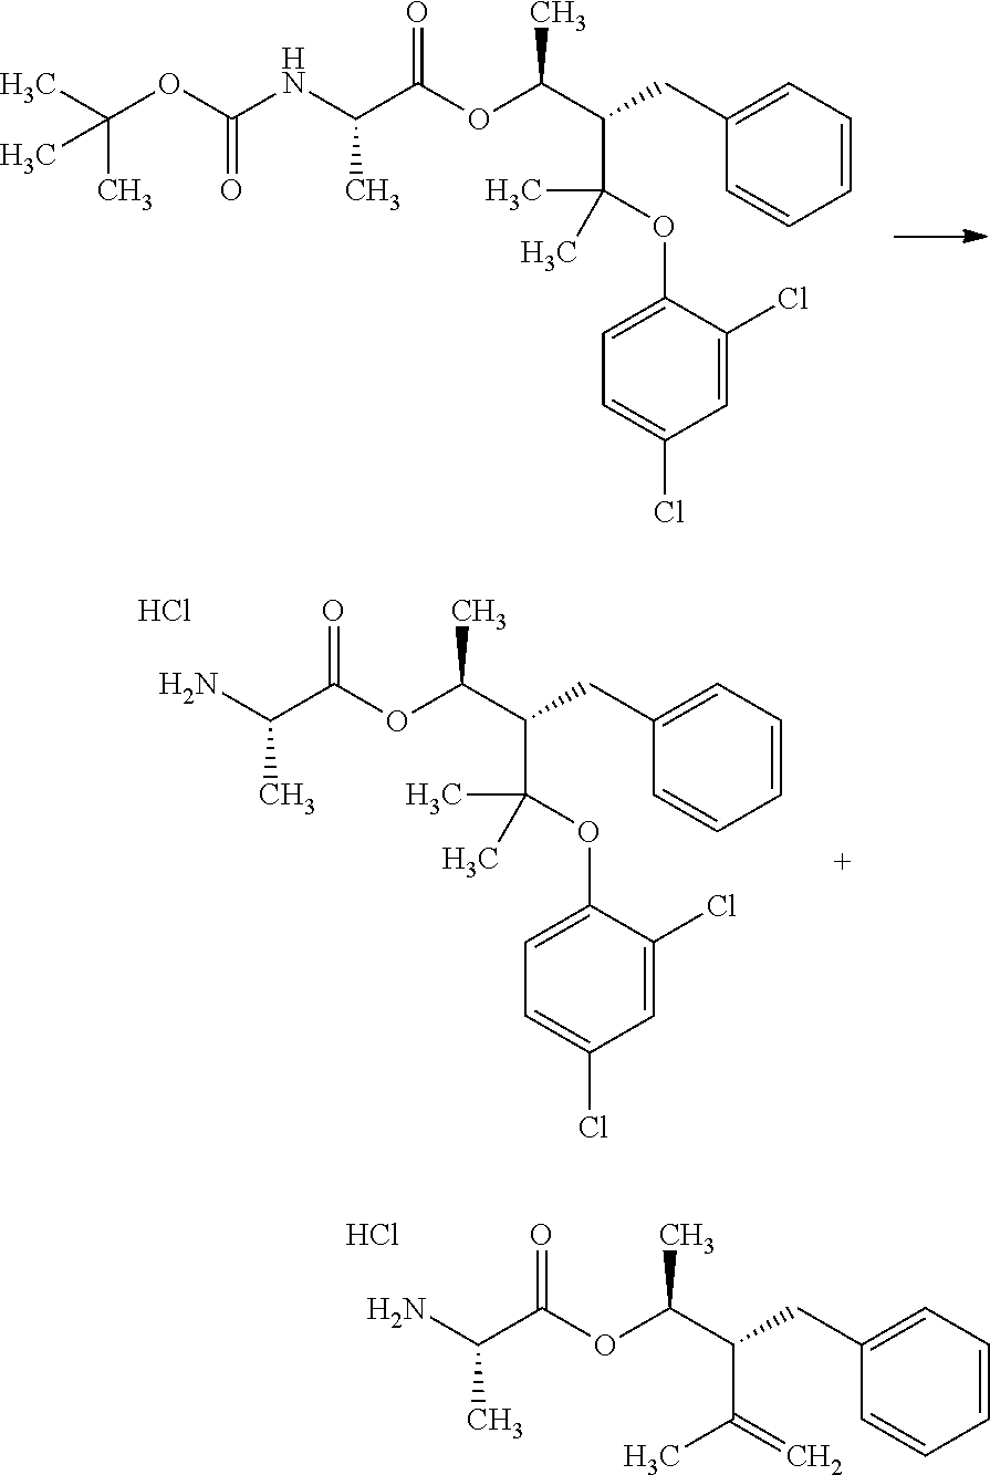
C(C1=CC=CC=C1)C(C(OC(C(NC(OC(C)(C)C)=O)C)=O)C)C(OC1=CC=C(Cl)C=C1Cl)(C)C.C(C1=CC=CC=C1)C(C(OC(C(N)C)=O)C)C(OC1=CC=C(Cl)C=C1Cl)(C)C.Cl.C(C1=CC=CC=C1)C(C(OC(C(N)C)=O)C)C(=C)C.Cl
